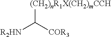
[(CH2)nR1X(CH2)mCCH]C([R2HN])[COR3]
